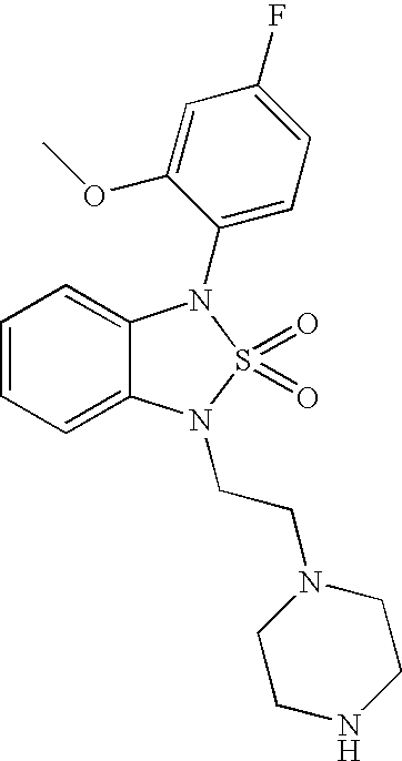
C1=CC=C2C(=C1)N(C1=CC=C(F)C=C1OC)S(=O)(=O)N2CCN1CCNCC1
